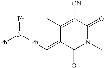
C1(=C[Ph]N([Ph])[Ph])C(=O)N(C)C(=O)C([CN])=C1C
